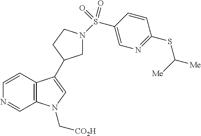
C12=C(C=CN=C1)C(C1CN(S(C3=CN=C(SC([Me])[Me])C=C3)(=O)=O)CC1)=CN2C[CO2H]
